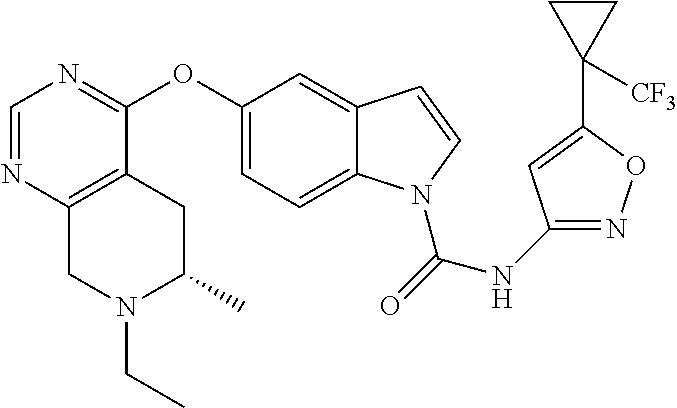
C1(OC2=NC=NC3=C2CC(C)N(CC)C3)=CC=C2C(=C1)C=CN2C(=O)NC1=NOC(C2([CF3])CC2)=C1
